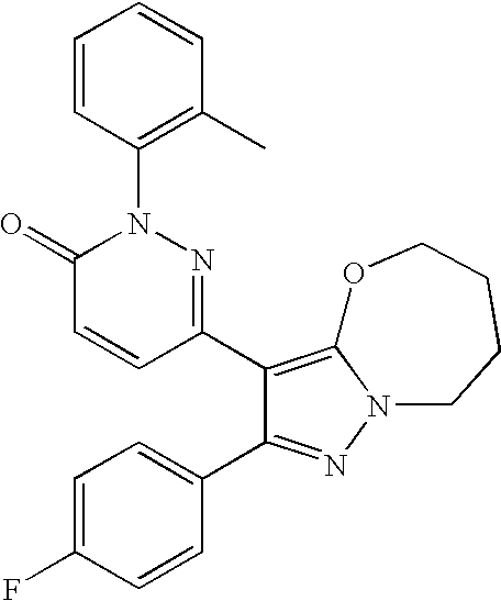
C1=CC(N2C(=O)C=CC(C3=C4N(N=C3C3=CC=C(F)C=C3)CCCCO4)=N2)=C(C)C=C1
